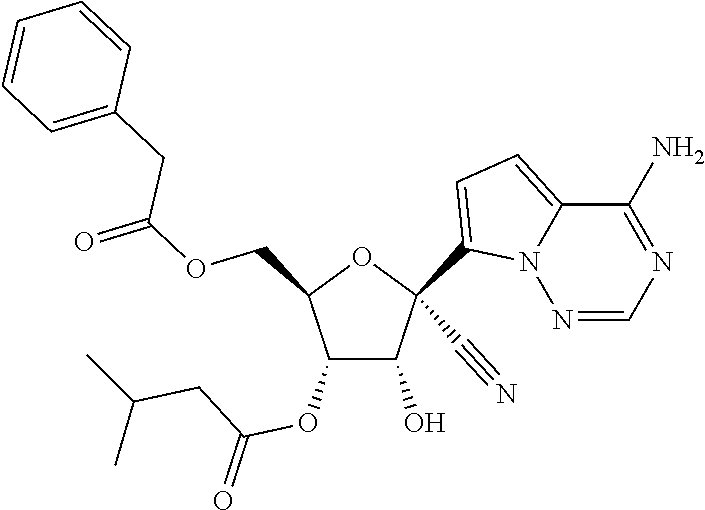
O(CC1C(OC(CC(C)C)=O)C(O)C(C#N)(C2=CC=C3N2N=CN=C3N)O1)C(=O)CC1=CC=CC=C1
